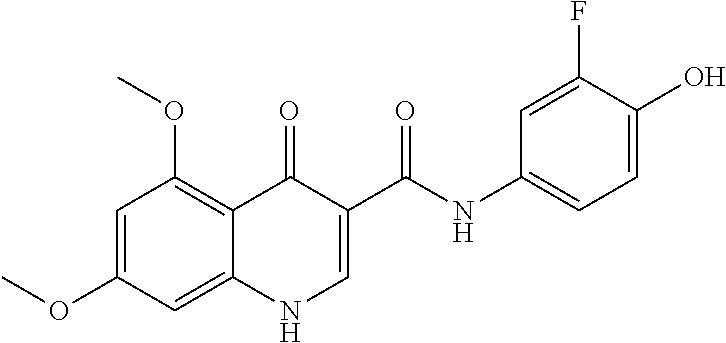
C1=C(OC)C=C2C(=C1OC)C(=O)C(C(=O)NC1=CC=C(O)C(F)=C1)=CN2
